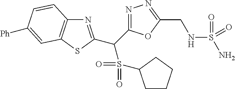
N1=C(C(C2=NC3=C(S2)C=C([Ph])C=C3)S(=O)(=O)C2CCCC2)OC(CNS(N)(=O)=O)=N1
